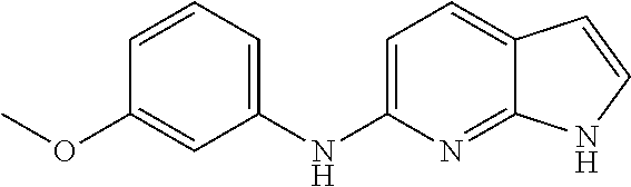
C1=CC=C(NC2=CC=C3C(=N2)NC=C3)C=C1OC
